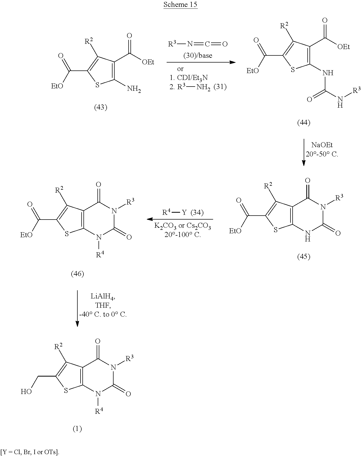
[R3]N=C=O.[R3]N.C1(N)=C(C([OEt])=O)C([R2])=C(C([EtO])=O)S1.C1(NC(=O)N[R3])=C(C([OEt])=O)C([R2])=C(C([EtO])=O)S1.C12=C(C([R2])=C(CO)S1)C(=O)N([R3])C(=O)N2[R4].C12=C(C([R2])=C(C([EtO])=O)S1)C(=O)N([R3])C(=O)N2.[R4][Y].C12=C(C([R2])=C(C(=O)[EtO])S1)C(=O)N([R3])C(=O)N2[R4]
